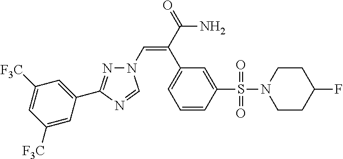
N1(C=C(C(=O)N)C2=CC=CC(S(N3CCC(F)CC3)(=O)=O)=C2)N=C(C2=CC([F3C])=CC([F3C])=C2)N=C1
